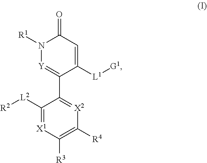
[Y]1=C(C2=[X2]C([R4])=C([R3])[X1]=C2[L2][R2])C([L1][G1])=CC(=O)N1[R1]
